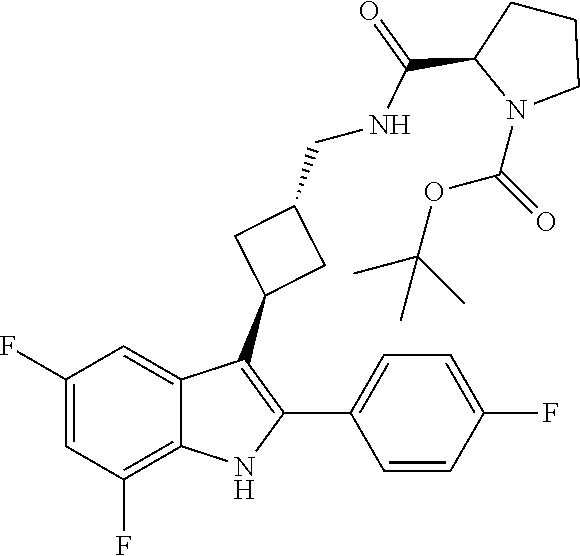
N1(C(OC(C)(C)C)=O)C(C(=O)NCC2CC(C3=C(C4=CC=C(F)C=C4)NC4=C(F)C=C(F)C=C34)C2)CCC1
